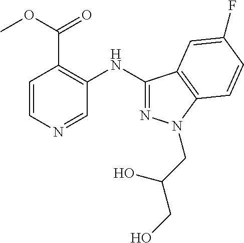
C1=CN=CC(NC2=NN(CC(CO)O)C3=C2C=C(F)C=C3)=C1C(=O)OC
